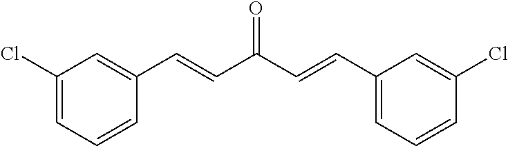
C1(Cl)=CC(C=CC(=O)C=CC2=CC(Cl)=CC=C2)=CC=C1
